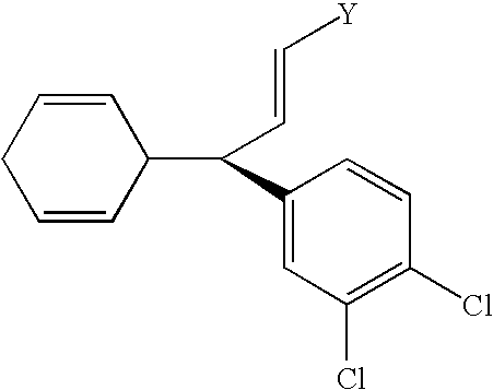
C1(C(C=C[Y])C2C=CCC=C2)=CC(Cl)=C(Cl)C=C1
